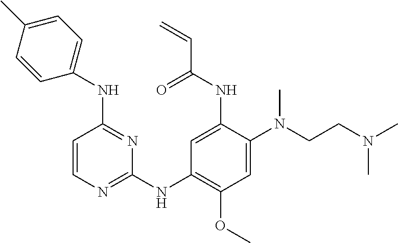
C1=CN=C(NC2=C(OC)C=C(N(CCN(C)C)C)C(NC(C=C)=O)=C2)N=C1NC1=CC=C(C)C=C1
